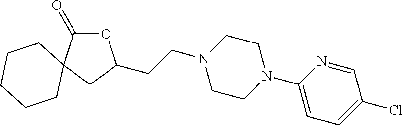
C(CN1CCN(C2=CC=C(Cl)C=N2)CC1)C1OC(=O)C2(C1)CCCCC2
